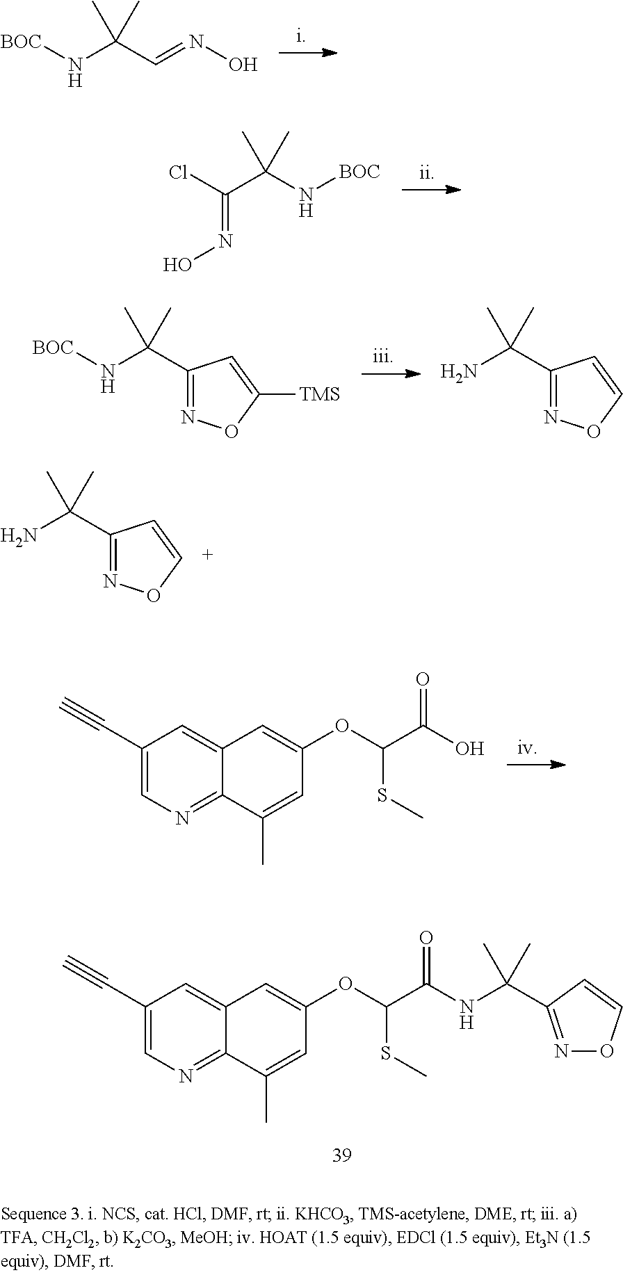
[BOC]NC(C=NO)(C)C.ClC(C(N[BOC])(C)C)=NO.[BOC]NC(C1=NOC([TMS])=C1)(C)C.NC(C1=NOC=C1)(C)C.NC(C1=NOC=C1)(C)C.C1(C#C)=CN=C2C(=C1)C=C(OC(SC)C(=O)NC(C)(C)C1=NOC=C1)C=C2C.C1(C#C)=CN=C2C(=C1)C=C(OC(SC)C(=O)O)C=C2C
